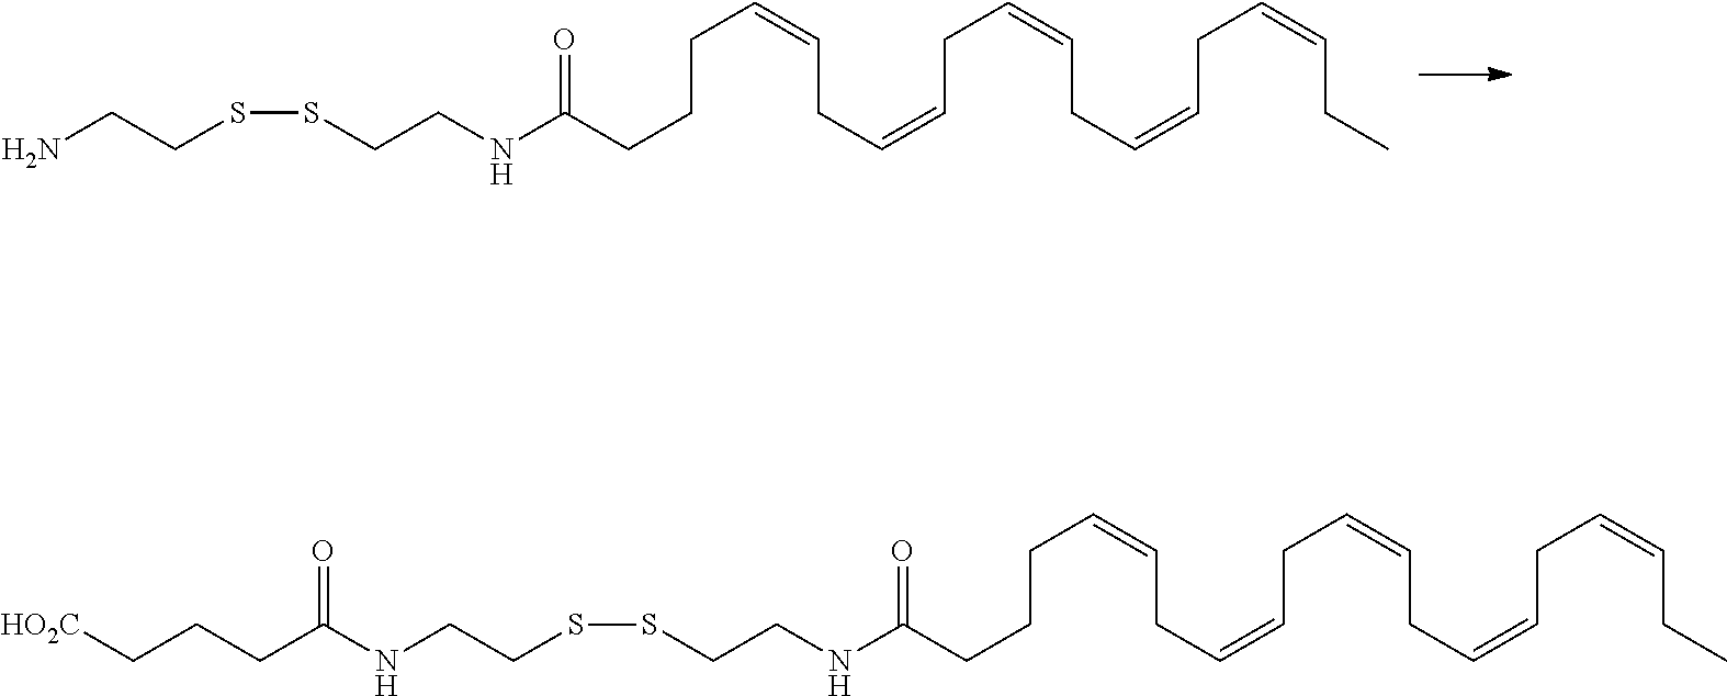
C(CC=CCC=CCC=CCC=CCC)=CCCCC(NCCSSCCN)=O.C(CC=CCC=CCC=CCC=CCC)=CCCCC(NCCSSCCNC(CCC[HO2C])=O)=O
